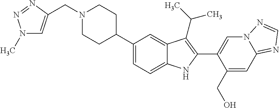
N1(CC2=CN(C)N=N2)CCC(C2=CC=C3C(=C2)C(C(C)C)=C(C2=CN4C(=NC=N4)C=C2CO)N3)CC1
